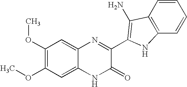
C1=C2C(=CC(OC)=C1OC)N=C(C1=C(N)C3=C(C=CC=C3)N1)C(=O)N2
